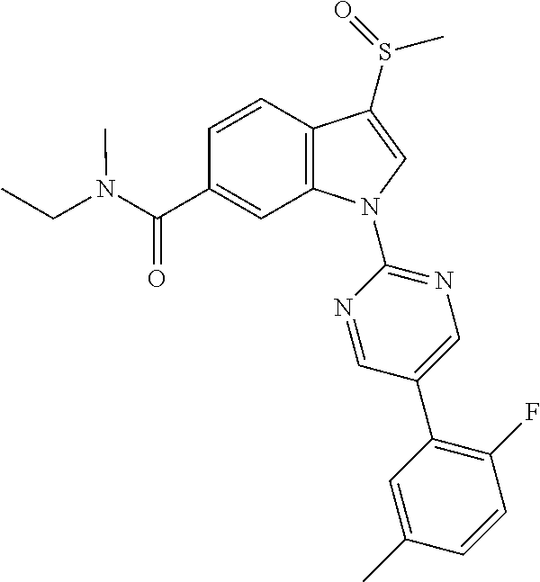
C(C1=CC2=C(C=C1)C(S(C)=O)=CN2C1=NC=C(C2=C(F)C=CC(C)=C2)C=N1)(=O)N(C)CC
